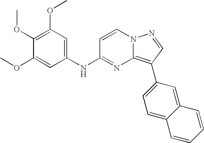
C1(OC)=C(OC)C=C(NC2=NC3=C(C4=CC=C5C(=C4)C=CC=C5)C=NN3C=C2)C=C1OC
